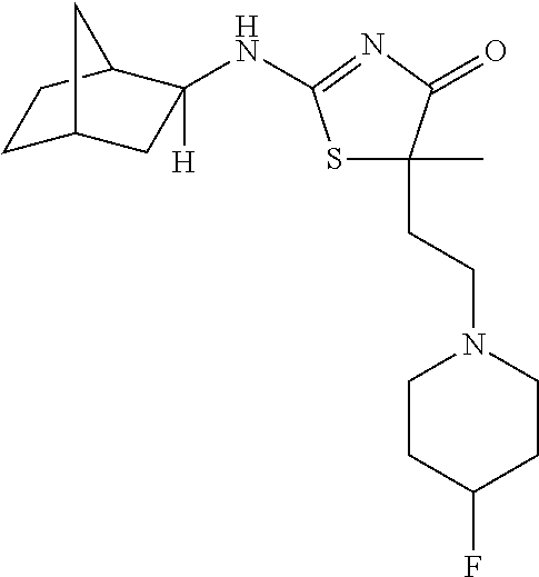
C1C2CC([H])(NC3=NC(=O)C(C)(CCN4CCC(F)CC4)S3)C(C1)C2
